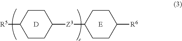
C1CC([R5])CCC1[Z3]C1CCC([R6])CC1.[E].[D]
